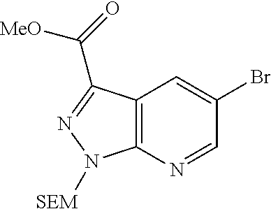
C12=C(N=CC(Br)=C1)N([SEM])N=C2C(=O)[MeO]
